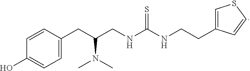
C1=C(CC(N(C)C)CNC(=S)NCCC2=CSC=C2)C=CC(O)=C1
